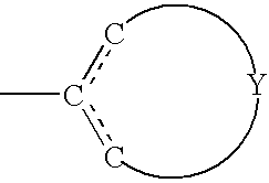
[Y].Cc(c)c
